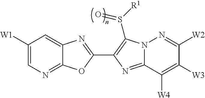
C1([W1])=CN=C2C(=C1)N=C(C1=C(S([R1])=O)N3C(=N1)C([W4])=C([W3])C([W2])=N3)O2
